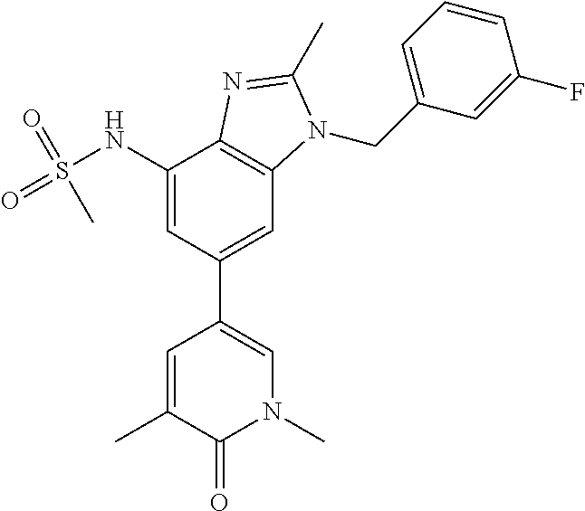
CC1=CC(C2=CC3=C(C(NS(=O)(=O)C)=C2)N=C(C)N3CC2=CC=CC(F)=C2)=CN(C)C1=O
